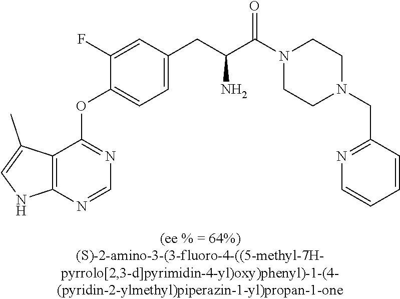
C1(F)=CC(CC(C(N2CCN(CC3=NC=CC=C3)CC2)=O)N)=CC=C1OC1=NC=NC2=C1C(C)=CN2
